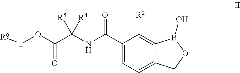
C1(C(NC(C(O[L][R6])=O)([R4])[R5])=O)=CC=C2C(=C1[R2])B(O)OC2
